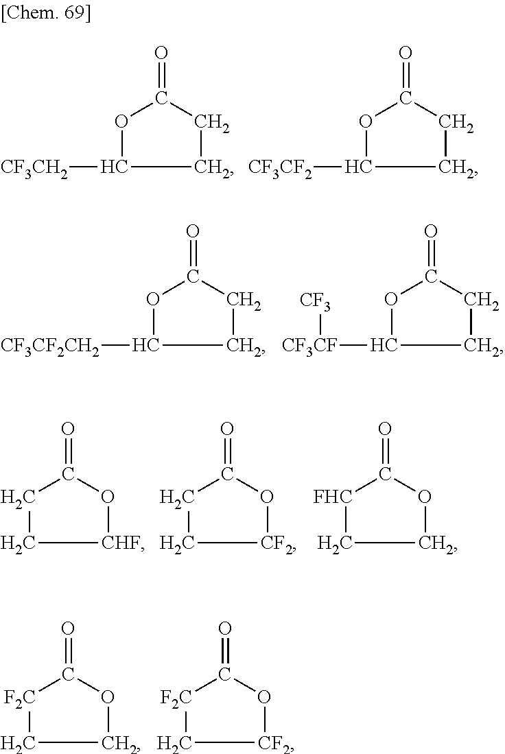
O1C([CF3CH2])CCC1=O.O1C([CF3CF2])CCC1=O.O1C([CF3CF2CH2])CCC1=O.O1C([CF3CF][CF3])CCC1=O.C1C[CHF]OC1=O.C1C[CF2]OC1=O.[FHC]1CCOC1=O.[F2C]1CCOC1=O.[F2C]1C[CF2]OC1=O
